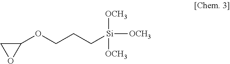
C1(OCCC[Si]([OCH3])([OCH3])[OCH3])CO1
